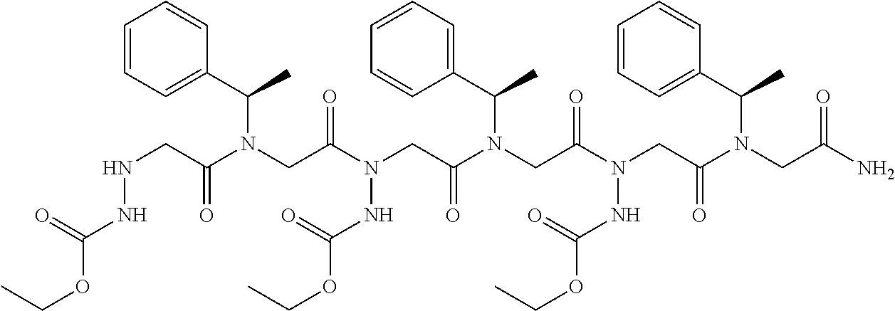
N(CC(N(CC(N(CC(N(CC(N(CC(N(CC(N)=O)C(C1=CC=CC=C1)C)=O)NC(OCC)=O)=O)C(C1=CC=CC=C1)C)=O)NC(OCC)=O)=O)C(C1=CC=CC=C1)C)=O)NC(OCC)=O
